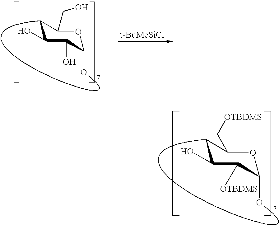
C1(O)OC(CO)CC(O)C1O.C1(O)OC(C[OTBDMS])CC(O)C1[OTBDMS]
